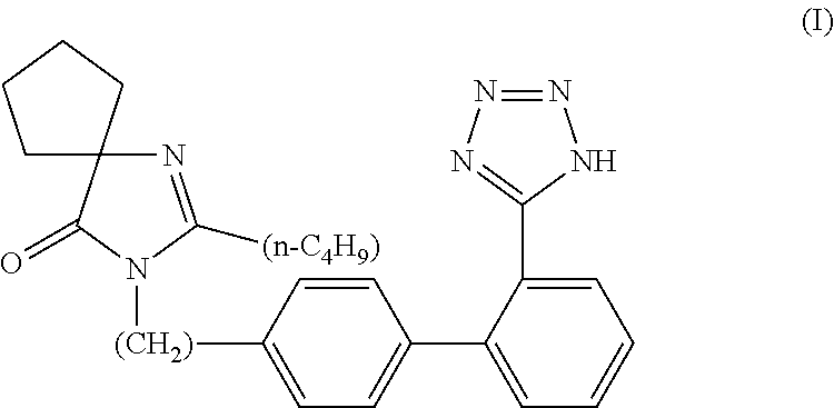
C1=CC([(CH2)]N2C([(n-C4H9)])=NC3(C2=O)CCCC3)=CC=C1C1=CC=CC=C1C1=NN=NN1
